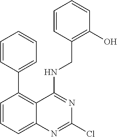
C1=CC=CC=C1C1=C2C(=CC=C1)N=C(Cl)N=C2NCC1=C(O)C=CC=C1
